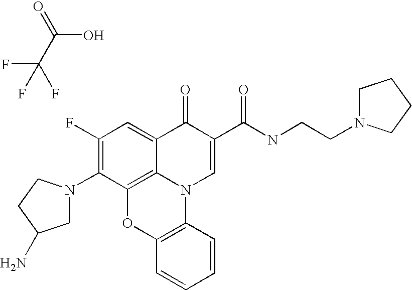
C1(F)=C(N2CC(N)CC2)C2=C3C(=C1)C(=O)C(C(NCCN1CCCC1)=O)=CN3C1=C(O2)C=CC=C1.C(O)(=O)C(F)(F)F
